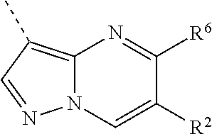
C12=C(C)C=NN1C=C([R2])C([R6])=N2
